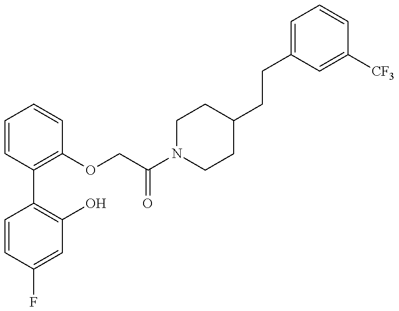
C1=CC(F)=CC(O)=C1C1=C(OCC(N2CCC(CCC3=CC=CC([CF3])=C3)CC2)=O)C=CC=C1
